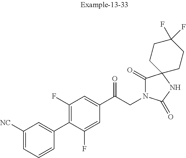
C1([NC])=CC=CC(C2=C(F)C=C(C(CN3C(=O)C4(NC3=O)CCC(F)(F)CC4)=O)C=C2F)=C1
